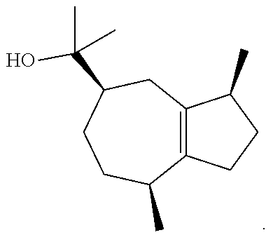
C12=C(CC(C(O)(C)C)CCC1C)C(C)CC2
